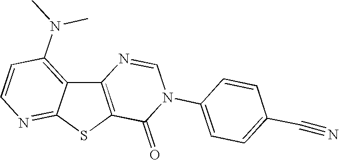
C12=C(SC3=NC=CC(N(C)C)=C13)C(=O)N(C1=CC=C(C#N)C=C1)C=N2
